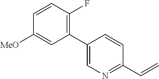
C1(C2=CN=C(C=C)C=C2)=C(F)C=CC([MeO])=C1
